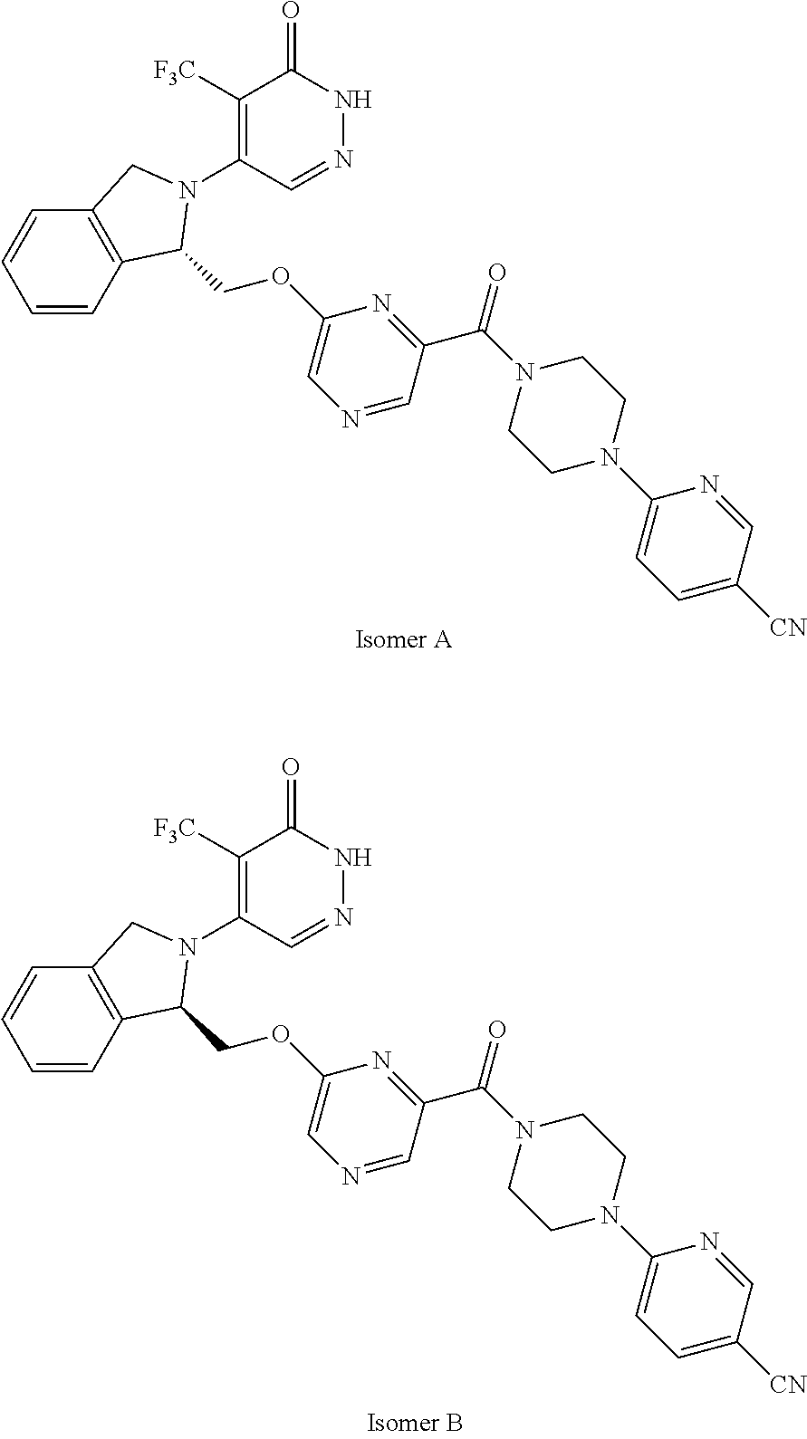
C1([F3C])=C(N2CC3=C(C2COC2=CN=CC(C(N4CCN(C5=CC=C([CN])C=N5)CC4)=O)=N2)C=CC=C3)C=NNC1=O.C1([F3C])=C(N2CC3=C(C2COC2=CN=CC(C(N4CCN(C5=CC=C([CN])C=N5)CC4)=O)=N2)C=CC=C3)C=NNC1=O
